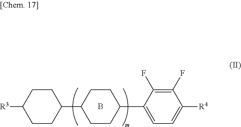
C1CC(C2=CC=C([R4])C(F)=C2F)CCC1C1CCC([R3])CC1.B
